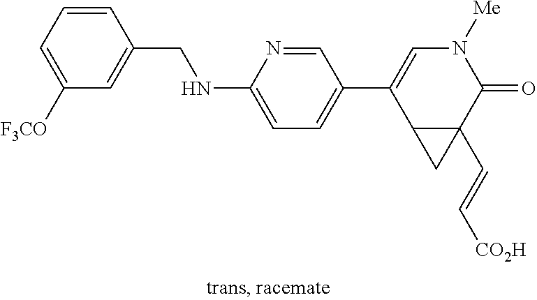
C1=CC(CNC2=CC=C(C3=CN([Me])C(=O)C4(C=C[CO2H])C3C4)C=N2)=CC([F3CO])=C1
